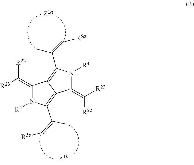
C1(=C([R23])[R22])N([R4])C(C(=C[R5b])C)=C2C1=C(C(=C[R5a])C)N([R4])C2=C([R23])[R22]
